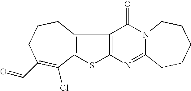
C12=C(C3=C(S1)N=C1N(C3=O)CCCCC1)CCCC(C=O)=C2Cl
